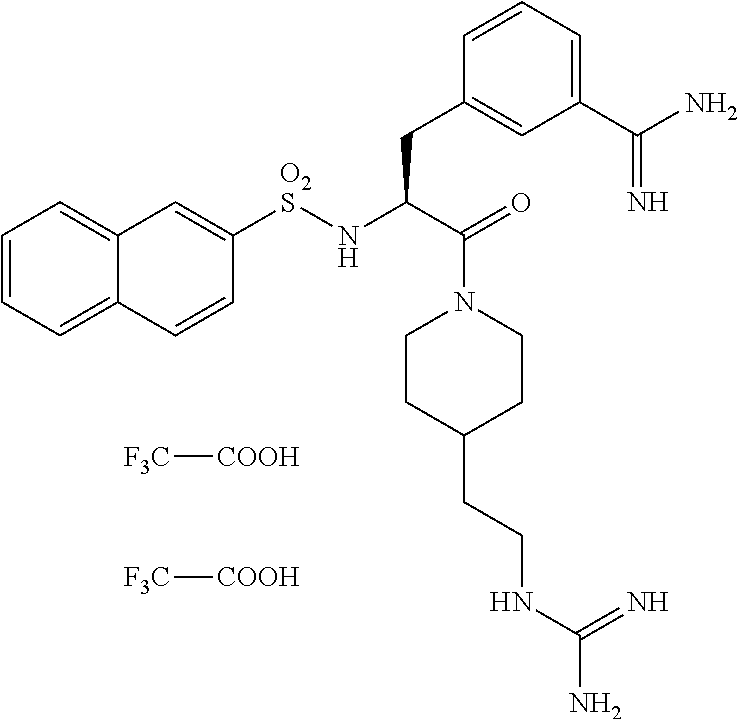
C1=CC=C2C(=C1)C=CC([O2S]NC(C(=O)N1CCC(CCNC(N)=N)CC1)CC1=CC(C(N)=N)=CC=C1)=C2.[F3C][COOH].[F3C][COOH]
